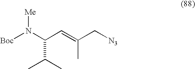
[N3]CC(=CC(N([Boc])[Me])C(C)C)C
